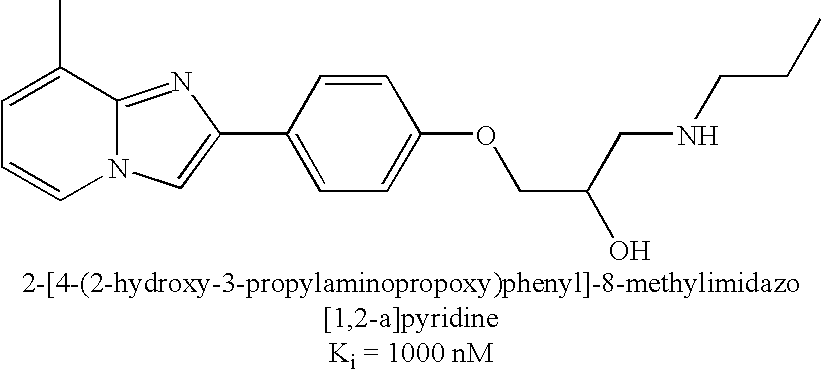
C1=C(C)C2=NC(C3=CC=C(OCC(O)CNCCC)C=C3)=CN2C=C1
